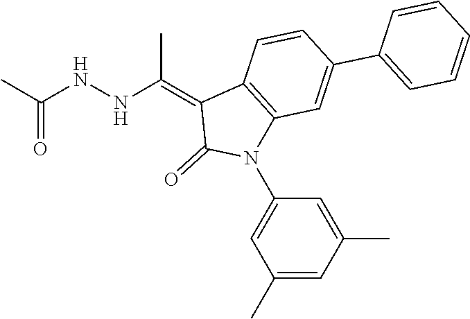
C1=CC(C2=CC=CC=C2)=CC2=C1C(=C(NNC(C)=O)C)C(=O)N2C1=CC(C)=CC(C)=C1
